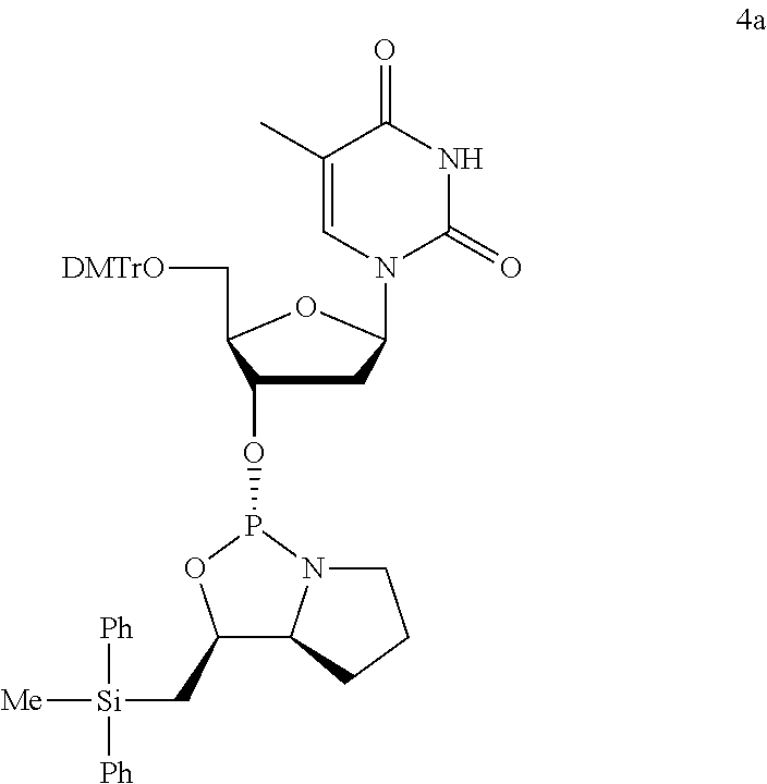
C1C(OP2OC(C[Si]([Ph])([Ph])[Me])C3N2CCC3)C(C[DMTrO])OC1N1C=C(C)C(=O)NC1=O
